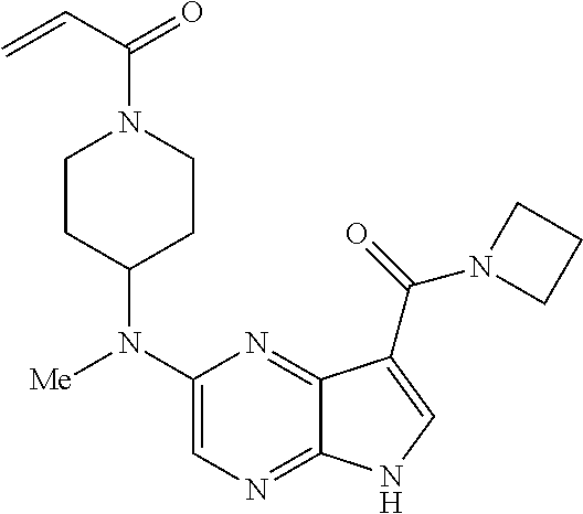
C1(N([Me])C2CCN(C(C=C)=O)CC2)=CN=C2C(=N1)C(C(=O)N1CCC1)=CN2
